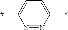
C1=C([#])N=NC(*)=C1
